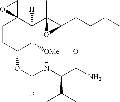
C1CC(OC(NC(C(N)=O)C(C)C)=O)C([OMe])C([H])(C2(C)OC2CCC(C)C)C12CO2
